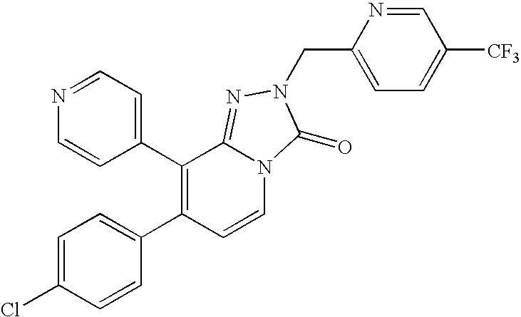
C1=CC(C2=C(C3=CC=C(Cl)C=C3)C=CN3C2=NN(CC2=CC=C([CF3])C=N2)C3=O)=CC=N1
